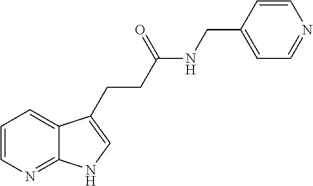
C1=CN=C2C(=C1)C(CCC(NCC1=CC=NC=C1)=O)=CN2
